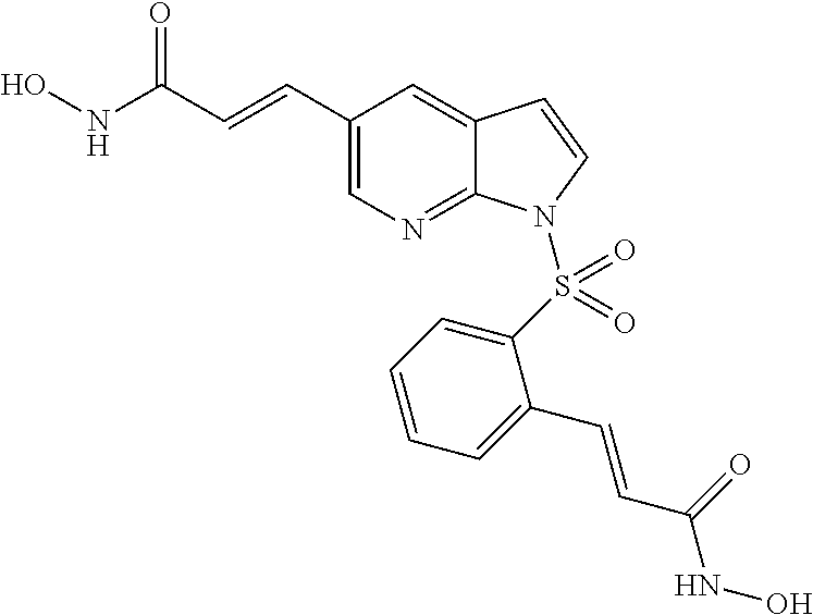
N(C(C=CC1=CN=C2C(=C1)C=CN2S(C1=CC=CC=C1C=CC(NO)=O)(=O)=O)=O)O
